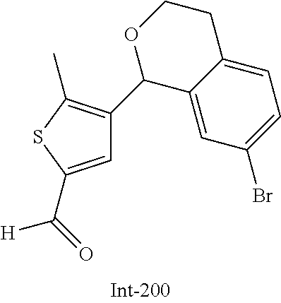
C1=C(C(=O)[H])SC(C)=C1C1C2=CC(Br)=CC=C2CCO1
